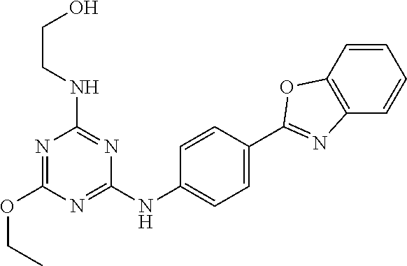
N1=C(NC2=CC=C(C3=NC4=C(C=CC=C4)O3)C=C2)N=C(NCCO)N=C1OCC
